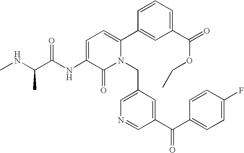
C1=C(NC(C(NC)C)=O)C(=O)N(CC2=CN=CC(C(C3=CC=C(F)C=C3)=O)=C2)C(C2=CC(C(OCC)=O)=CC=C2)=C1
